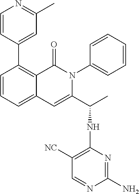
C1(C2=CC(C)=NC=C2)=C2C(=CC=C1)C=C(C(C)NC1=C([NC])C=NC(N)=N1)N(C1=CC=CC=C1)C2=O
